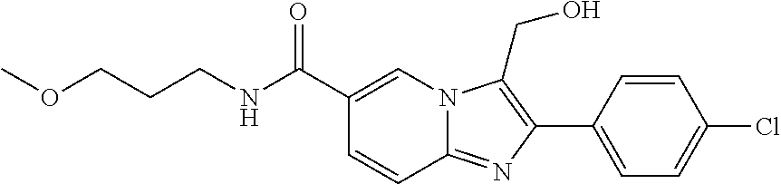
C1=CC2=NC(C3=CC=C(Cl)C=C3)=C(CO)N2C=C1C(NCCCOC)=O
